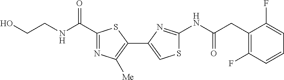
N(C(=O)CC1=C(F)C=CC=C1F)C1=NC(C2=C([Me])N=C(C(NCCO)=O)S2)=CS1
